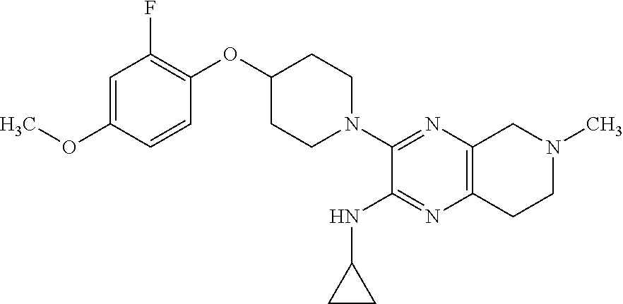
C1=C(OC)C=CC(OC2CCN(C3=NC4=C(N=C3NC3CC3)CCN(C)C4)CC2)=C1F
